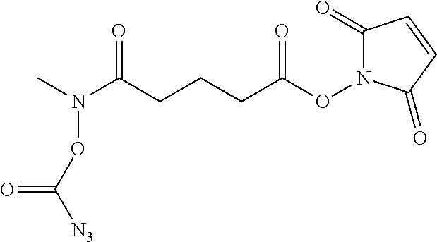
C1(=O)N(OC(CCCC(N(C)OC(=O)[N3])=O)=O)C(=O)C=C1
